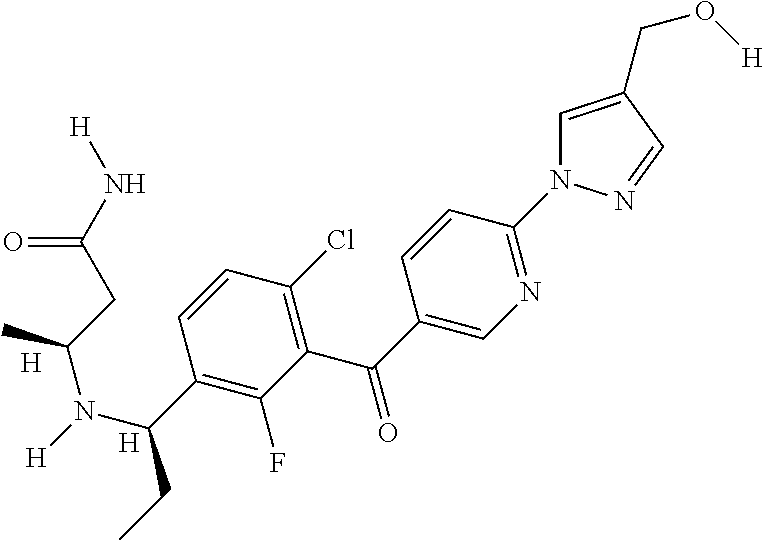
[H].[H].N1=C(N2C=C(CO[H])C=N2)C=CC(C(=O)C2=C(Cl)C=CC(C(N([H])C(CC(N[H])=O)C)CC)=C2F)=C1
